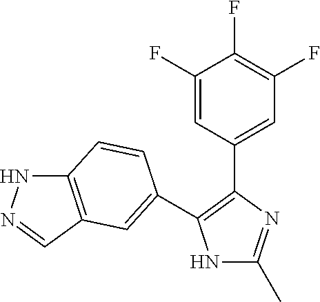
N1C(C)=NC(C2=CC(F)=C(F)C(F)=C2)=C1C1=CC2=C(NN=C2)C=C1
